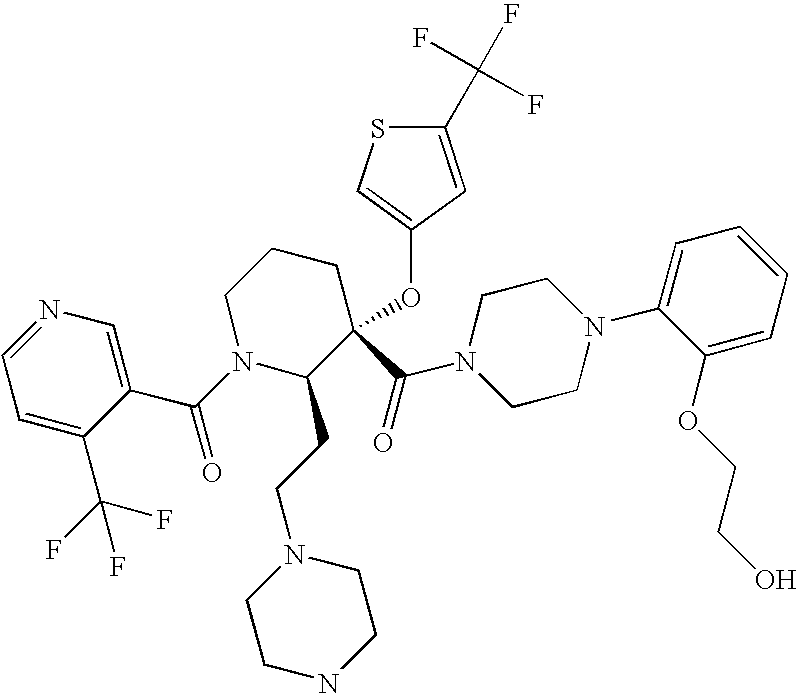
C1(C(F)(F)F)=CC=NC=C1C(=O)N1C(CCN2CCNCC2)C(C(=O)N2CCN(C3=CC=CC=C3OCCO)CC2)(OC2=CSC(C(F)(F)F)=C2)CCC1
